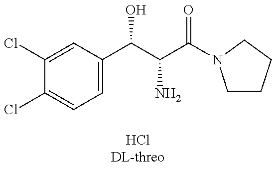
C1(Cl)=CC(C(C(N)C(=O)N2CCCC2)O)=CC=C1Cl
